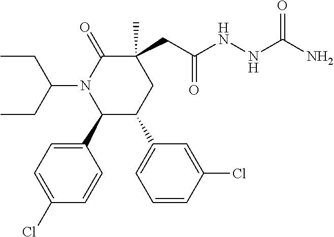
C1(C2=CC=C(Cl)C=C2)C(C2=CC=CC(Cl)=C2)CC(C)(CC(NNC(N)=O)=O)C(=O)N1C(CC)CC
